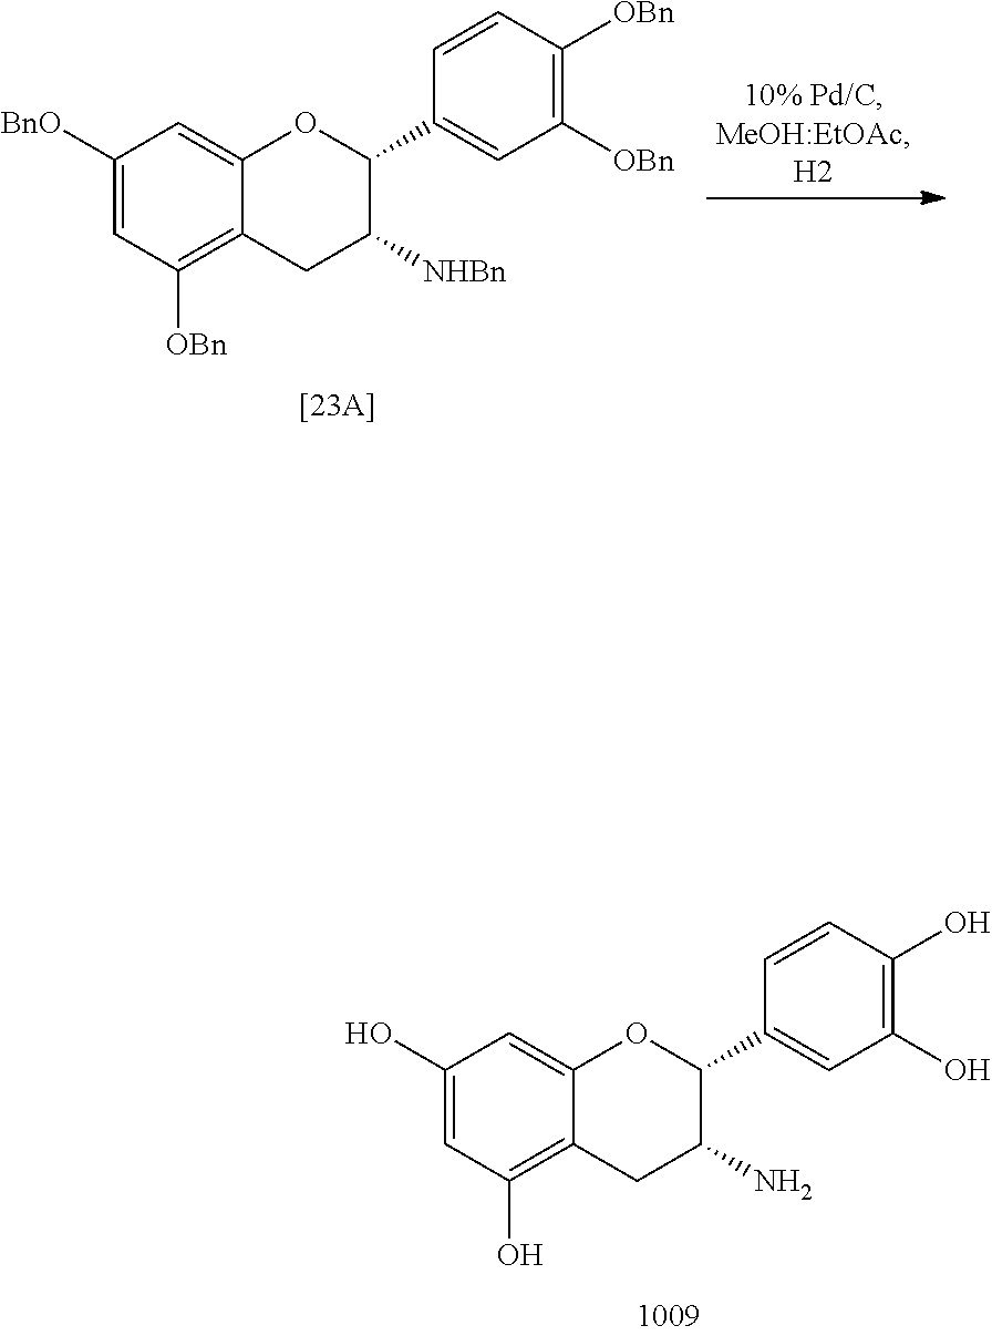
C1([BnO])=CC([OBn])=C2C(=C1)OC(C1=CC([OBn])=C([OBn])C=C1)C([NHBn])C2.C1(O)=CC(O)=C2C(=C1)OC(C1=CC(O)=C(O)C=C1)C(N)C2
